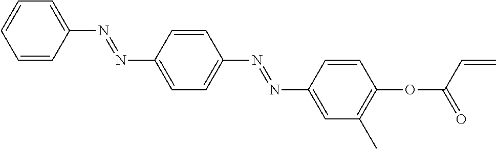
C1=CC(N=NC2=CC=C(N=NC3=CC(C)=C(OC(=O)C=C)C=C3)C=C2)=CC=C1
